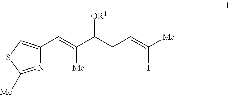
N1=C([Me])SC=C1C=C(C(CC=C([Me])I)[OR1])[Me]
